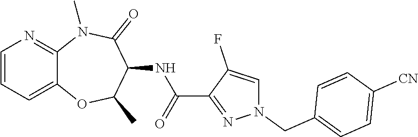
C12=CC=CN=C1N(C)C(=O)C(NC(C1=NN(CC3=CC=C([CN])C=C3)C=C1F)=O)C(C)O2
